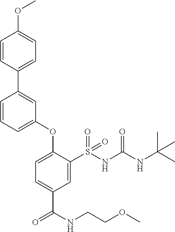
C1=CC(C2=CC(OC3=CC=C(C(=O)NCCOC)C=C3S(NC(NC(C)(C)C)=O)(=O)=O)=CC=C2)=CC=C1OC
